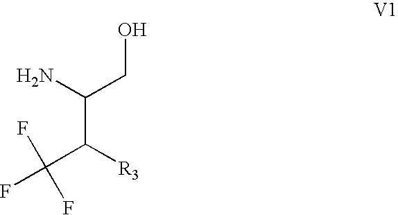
NC(CO)C([R3])C(F)(F)F
